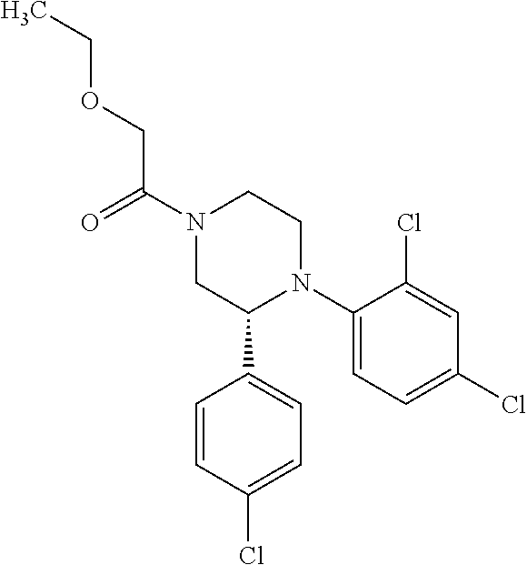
C1(N2CCN(C(COCC)=O)CC2C2=CC=C(Cl)C=C2)=CC=C(Cl)C=C1Cl
